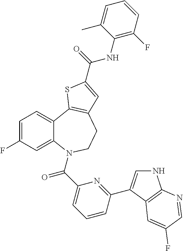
C1=C(F)C=C2C(=C1)C1=C(CCN2C(C2=CC=CC(C3=CNC4=C3C=C(F)C=N4)=N2)=O)C=C(C(=O)NC2=C(F)C=CC=C2C)S1
